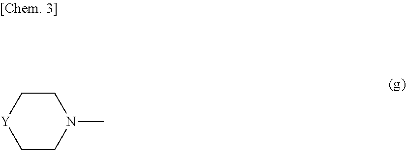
C1C[Y]CCN1C
